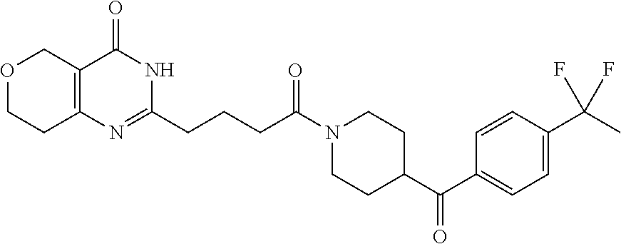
C1(CCCC(N2CCC(C(=O)C3=CC=C(C(C)(F)F)C=C3)CC2)=O)=NC2=C(C(=O)N1)COCC2
